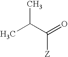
CC(C(=O)[Z])C
